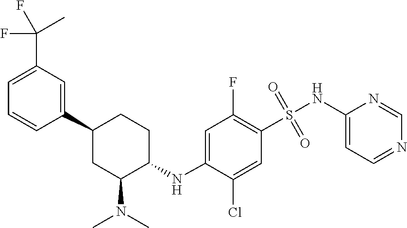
S(C1=C(F)C=C(NC2CCC(C3=CC(C(F)(F)C)=CC=C3)CC2N(C)C)C(Cl)=C1)(NC1=CC=NC=N1)(=O)=O
